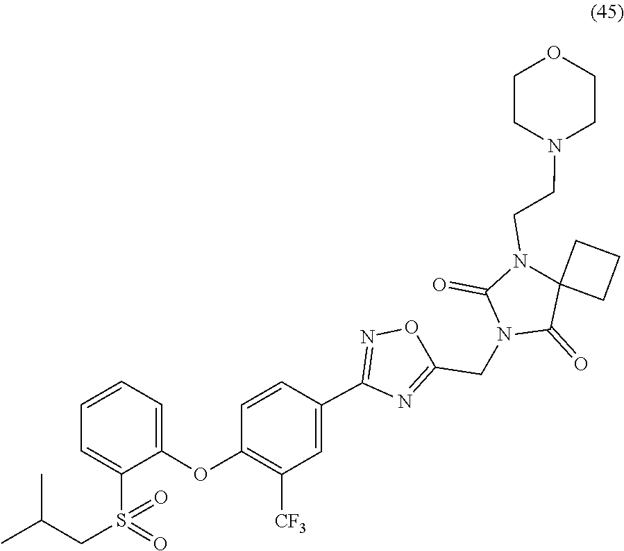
S(=O)(=O)(C1=CC=CC=C1OC1=C([CF3])C=C(C2=NOC(CN3C(=O)N(CCN4CCOCC4)C4(C3=O)CCC4)=N2)C=C1)CC(C)C
